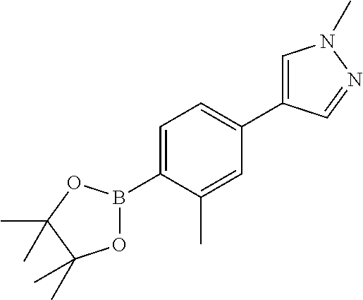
C1=C(B2OC(C)(C)C(C)(C)O2)C(C)=CC(C2=CN(C)N=C2)=C1
